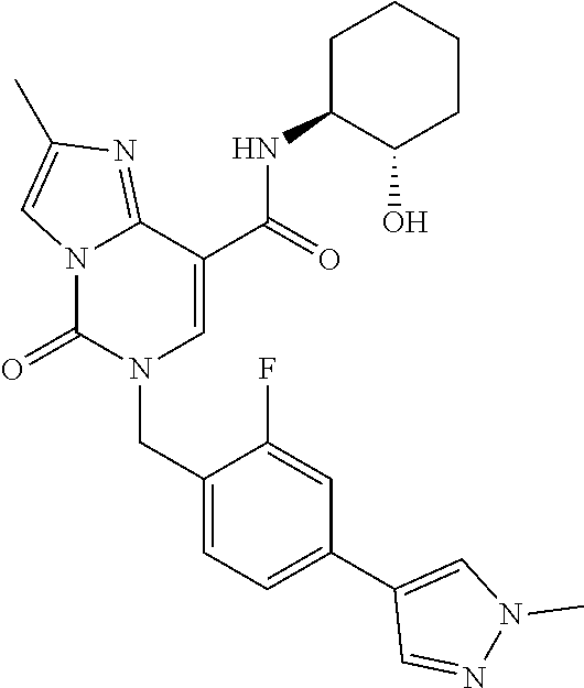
C12=NC(C)=CN1C(=O)N(CC1=CC=C(C3=CN(C)N=C3)C=C1F)C=C2C(NC1C(O)CCCC1)=O
